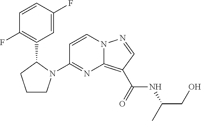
C1(N2CCCC2C2=C(F)C=CC(F)=C2)=NC2=C(C(=O)NC(CO)C)C=NN2C=C1
